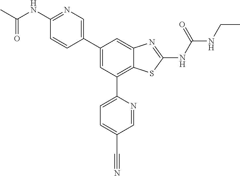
C1(C2=CC(C3=CC=C(C#N)C=N3)=C3C(=C2)N=C(NC(NCC)=O)S3)=CN=C(NC(C)=O)C=C1
